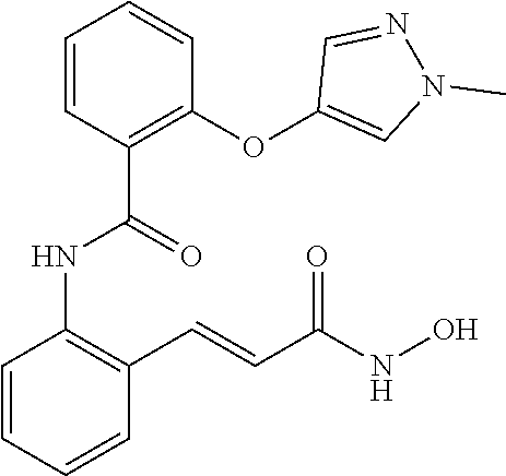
C1=CC=CC(C=CC(NO)=O)=C1NC(C1=C(OC2=CN(C)N=C2)C=CC=C1)=O
